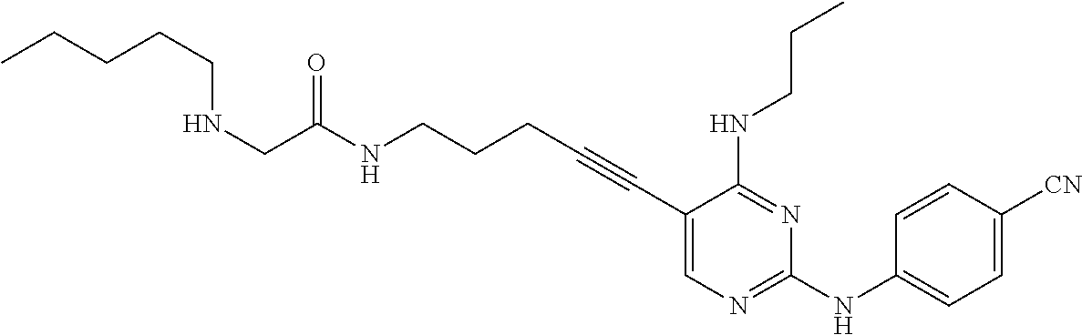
C1(C#CCCCNC(=O)CNCCCCC)=CN=C(NC2=CC=C([CN])C=C2)N=C1NCCC
